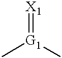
C[G1](=[X1])C
